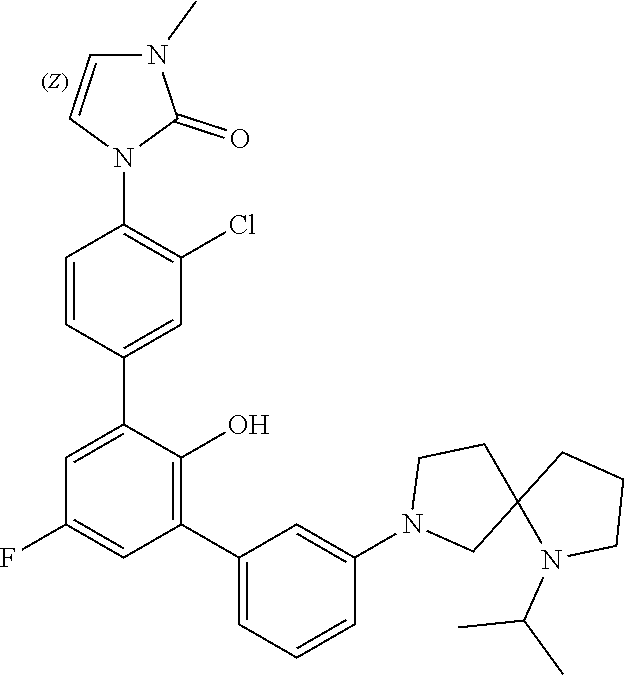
C1=CC(C2=CC(F)=CC(C3=CC=CC(N4CC5(CC4)N(C(C)C)CCC5)=C3)=C2O)=CC(Cl)=C1N1C(=O)N(C)C=C1
